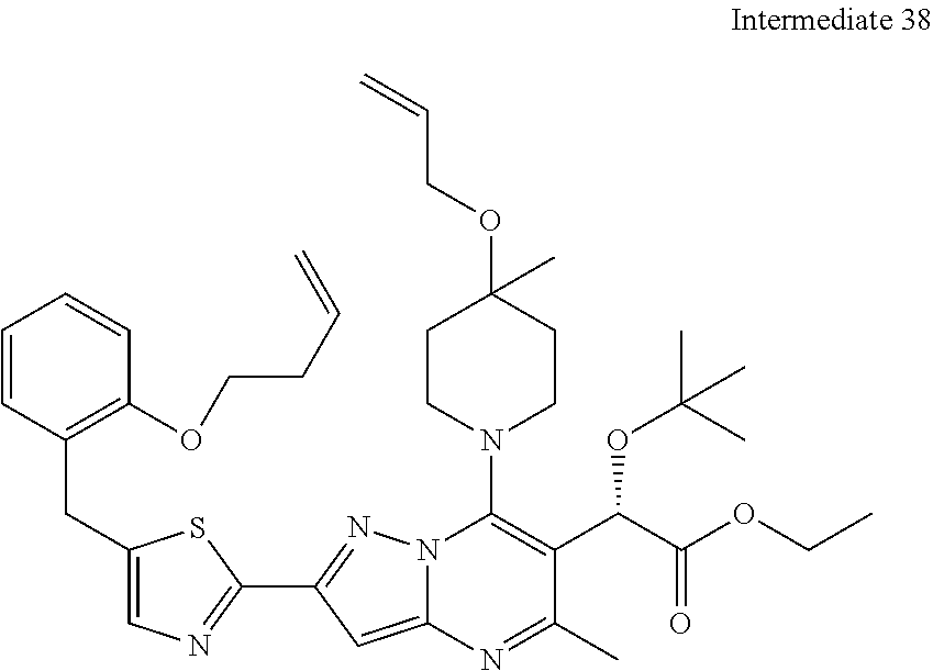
C1=CC(CC2=CN=C(C3=NN4C(=C3)N=C(C)C(C(C(OCC)=O)OC(C)(C)C)=C4N3CCC(OCC=C)(C)CC3)S2)=C(OCCC=C)C=C1
